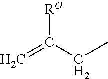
C=C(CC)[RO]
